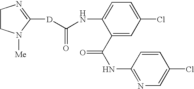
[D](C(NC1=CC=C(Cl)C=C1C(=O)NC1=NC=C(Cl)C=C1)=O)C1=NCCN1[Me]
